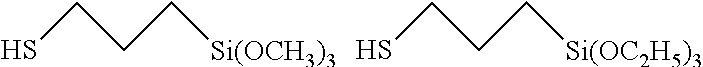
SCCC[Si(OCH3)3].SCCC[Si(OC2H5)3]
